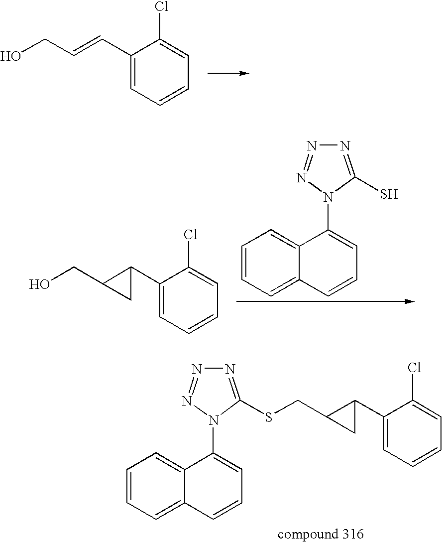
OCC=CC1=CC=CC=C1Cl.OCC1C(C2=CC=CC=C2Cl)C1.C1=CC=C2C(=C1)C(N1C(S)=NN=N1)=CC=C2.C1=CC=C2C(=C1)C(N1C(SCC3C(C4=CC=CC=C4Cl)C3)=NN=N1)=CC=C2
